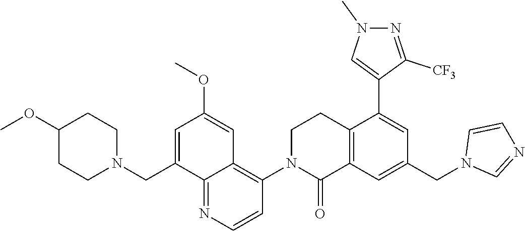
C12=C(C=C(CN3C=NC=C3)C=C1C1=CN(C)N=C1[CF3])C(=O)N(C1=C3C(=NC=C1)C(CN1CCC(OC)CC1)=CC(OC)=C3)CC2
